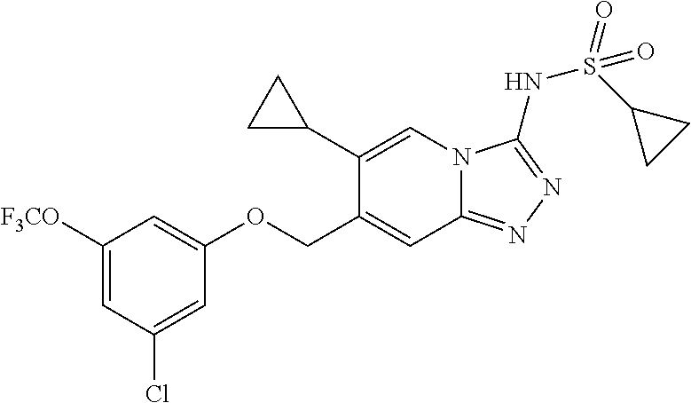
C1([F3CO])=CC(Cl)=CC(OCC2=CC3=NN=C(NS(C4CC4)(=O)=O)N3C=C2C2CC2)=C1
